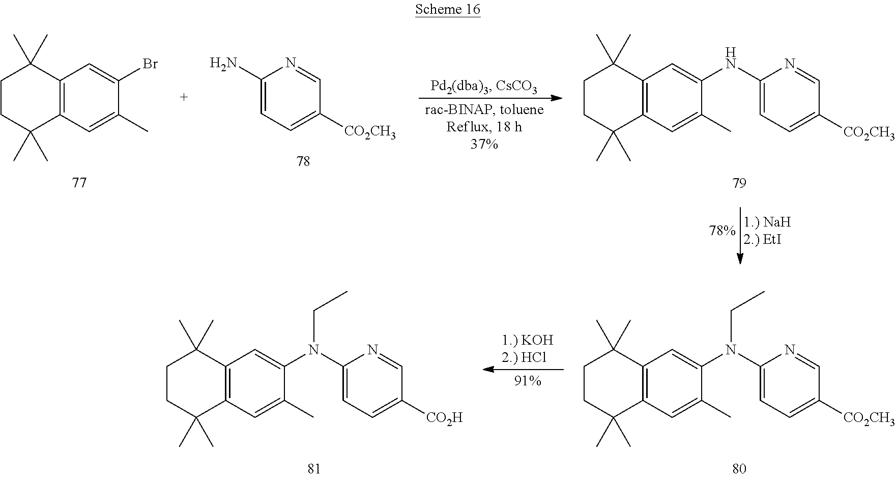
BrC1=CC2=C(C=C1C)C(C)(C)CCC2(C)C.C1=NC(N)=CC=C1[CO2CH3].N(C1=CC2=C(C=C1C)C(C)(C)CCC2(C)C)C1=CC=C([CO2CH3])C=N1.N(C1=CC2=C(C=C1C)C(C)(C)CCC2(C)C)(C1=CC=C([CO2CH3])C=N1)CC.N(C1=CC2=C(C=C1C)C(C)(C)CCC2(C)C)(C1=CC=C([CO2H])C=N1)CC
